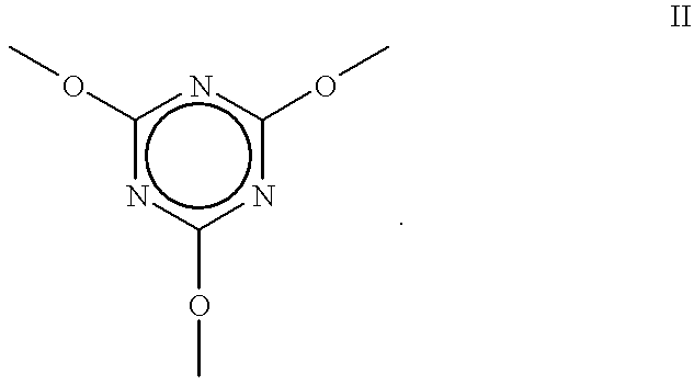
c1(OC)nc(OC)nc(OC)n1
